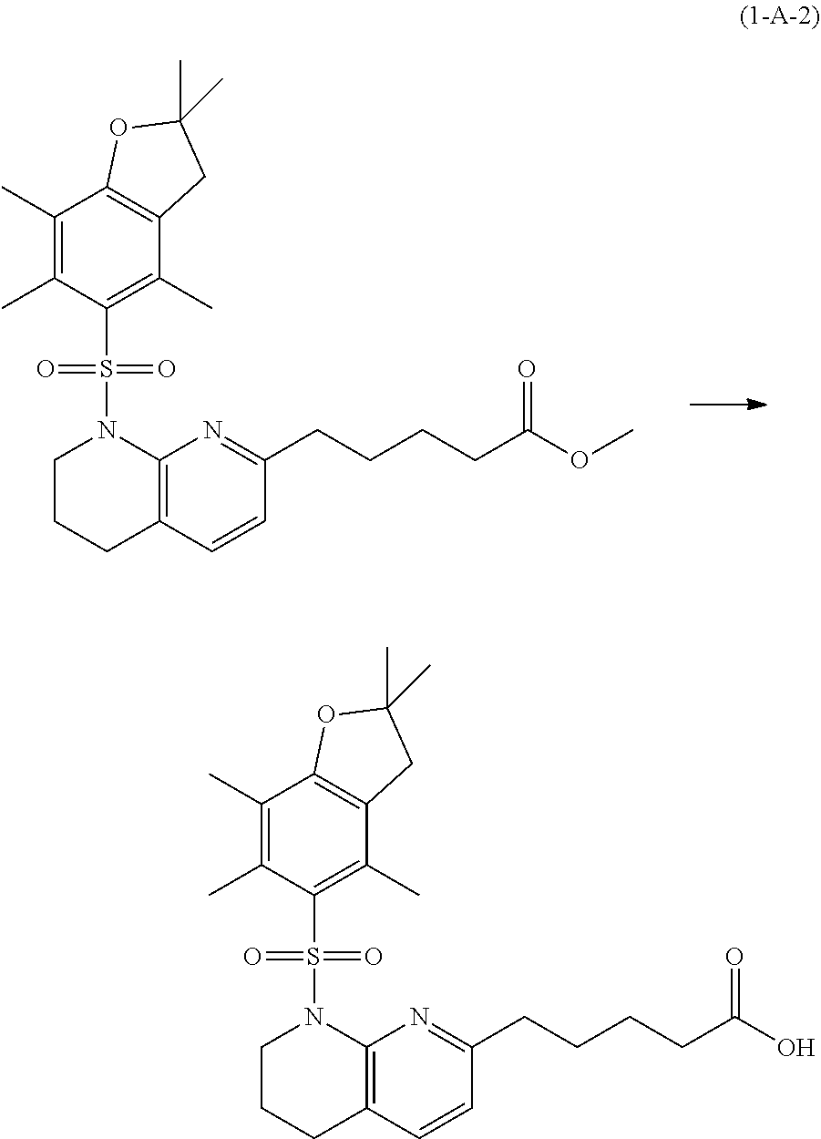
S(C1=C(C)C2=C(C(C)=C1C)OC(C)(C)C2)(N1CCCC2=C1N=C(CCCCC(OC)=O)C=C2)(=O)=O.S(C1=C(C)C2=C(C(C)=C1C)OC(C)(C)C2)(N1CCCC2=C1N=C(CCCCC(O)=O)C=C2)(=O)=O
